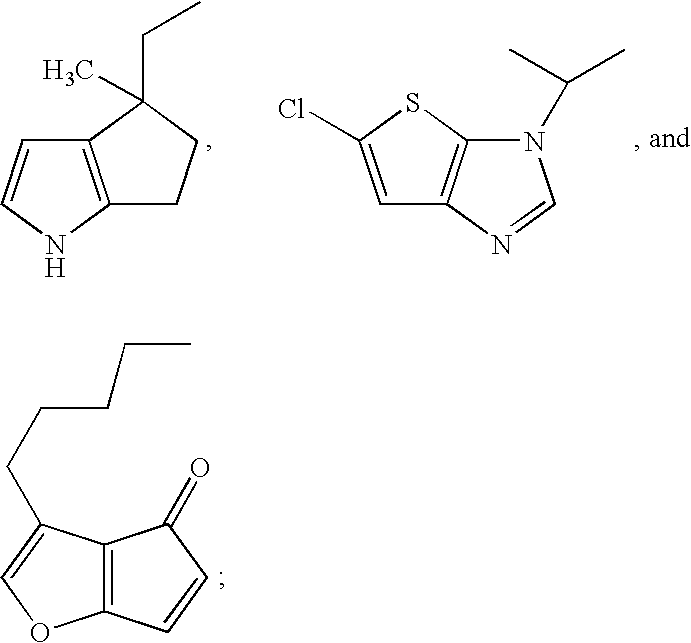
C12=C(NC=C1)CCC2(CC)C.C1(Cl)=CC2=C(S1)N(C(C)C)C=N2.C12=C(C(CCCCC)=CO1)C(=O)C=C2
